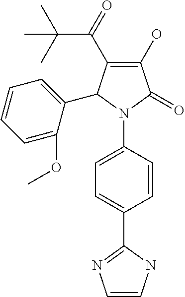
C1(O)=C(C(=O)C(C)(C)C)C(C2=CC=CC=C2OC)N(C2=CC=C(C3=NC=CN3)C=C2)C1=O
